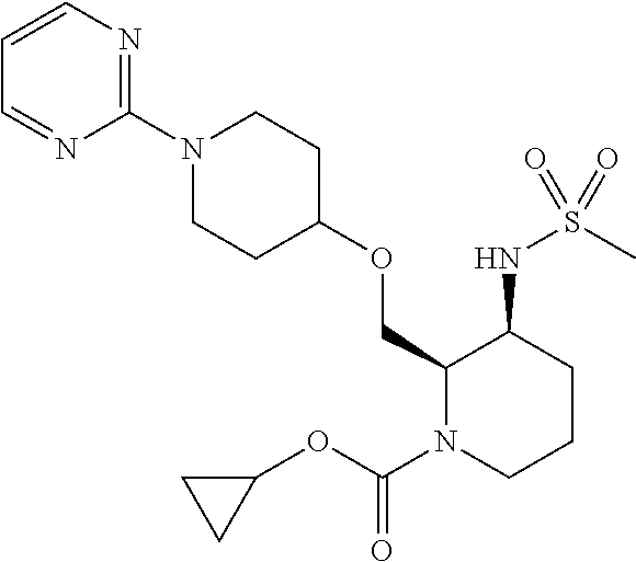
C1(OCC2N(C(=O)OC3CC3)CCCC2NS(=O)(C)=O)CCN(C2=NC=CC=N2)CC1
